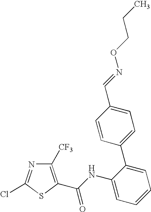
C1=CC(C=NOCCC)=CC=C1C1=CC=CC=C1NC(=O)C1=C([CF3])N=C(Cl)S1
